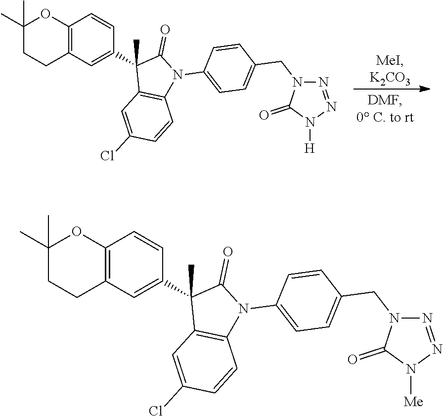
C1(C)(C)CCC2=C(O1)C=CC(C1(C)C3=C(N(C4=CC=C(CN5N=NN([H])C5=O)C=C4)C1=O)C=CC(Cl)=C3)=C2.C1(C)(C)CCC2=C(O1)C=CC(C1(C)C3=C(N(C4=CC=C(CN5N=NN([Me])C5=O)C=C4)C1=O)C=CC(Cl)=C3)=C2
